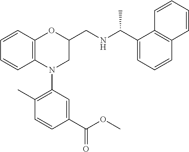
C1=CC2=C(C=C1)N(C1=C(C)C=CC(C(OC)=O)=C1)CC(CNC(C1=CC=CC3=C1C=CC=C3)C)O2
